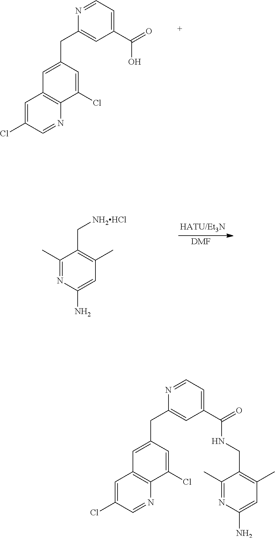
N1=CC=C(C(=O)NCC2=C(C)C=C(N)N=C2C)C=C1CC1=CC2=C(C(Cl)=C1)N=CC(Cl)=C2.N1=CC=C(C(=O)O)C=C1CC1=CC2=C(C(Cl)=C1)N=CC(Cl)=C2.C1(C)=NC(N)=CC(C)=C1C[NH2HCl].[DMF]
